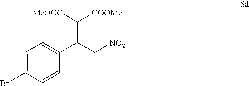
C1=C(Br)C=CC(C(C[NO2])C([MeOOC])[COOMe])=C1
